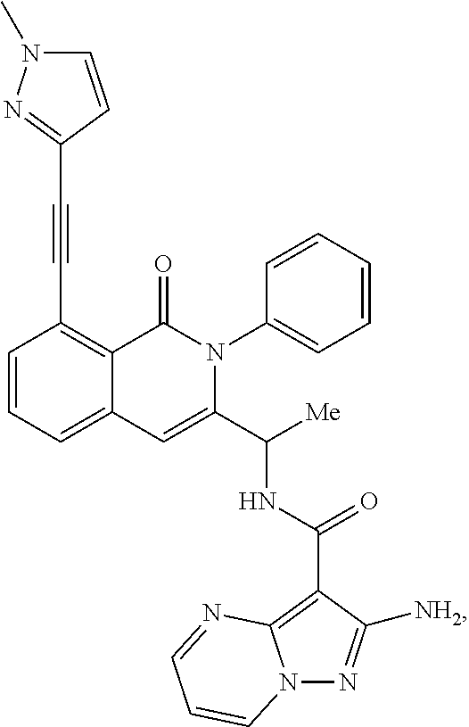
C1=CC=C2C(=C1C#CC1=NN(C)C=C1)C(=O)N(C1=CC=CC=C1)C(C([Me])NC(=O)C1=C3N(N=C1[NH2])C=CC=N3)=C2
